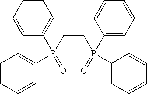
C1=CC=CC(P(=O)(C2=CC=CC=C2)CCP(C2=CC=CC=C2)(=O)C2=CC=CC=C2)=C1
